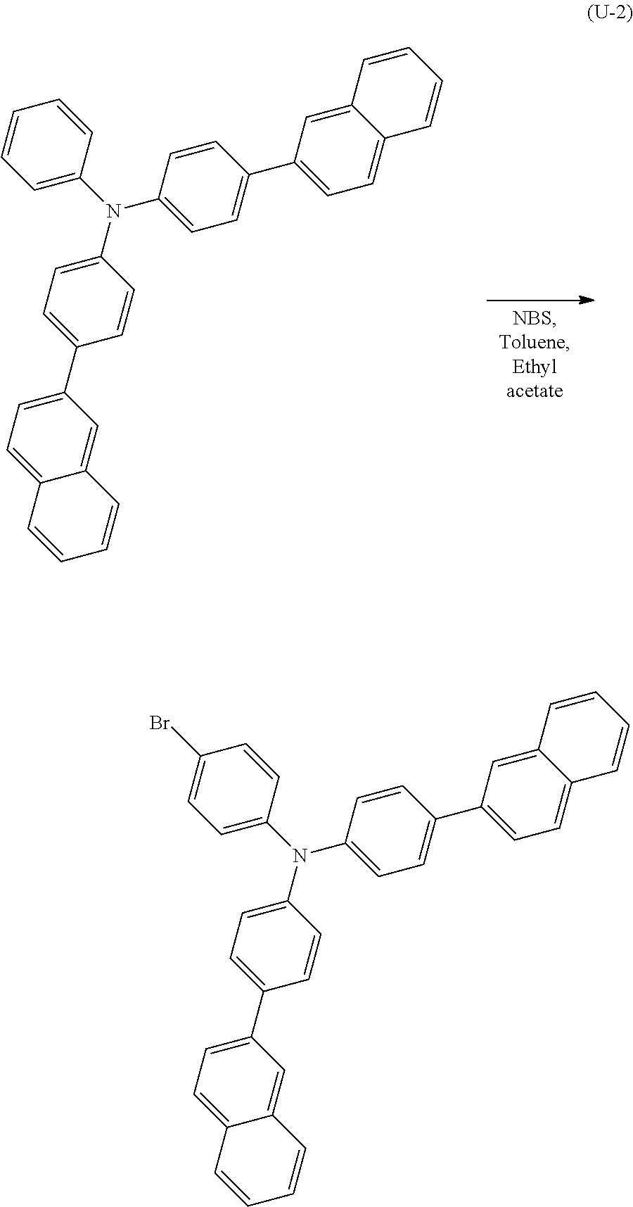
C1=C(N(C2=CC=C(C3=CC=C4C(=C3)C=CC=C4)C=C2)C2=CC=C(C3=CC=C4C(=C3)C=CC=C4)C=C2)C=CC=C1.C1=C(N(C2=CC=C(C3=CC=C4C(=C3)C=CC=C4)C=C2)C2=CC=C(C3=CC=C4C(=C3)C=CC=C4)C=C2)C=CC(Br)=C1
